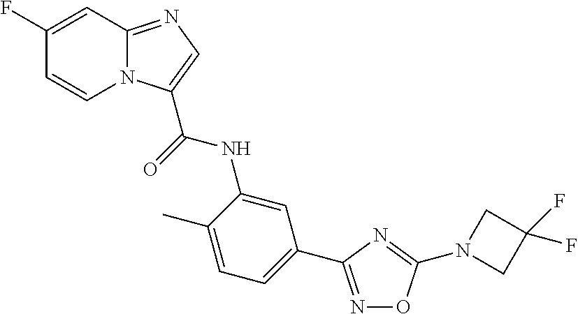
C1(F)=CC2=NC=C(C(=O)NC3=CC(C4=NOC(N5CC(F)(F)C5)=N4)=CC=C3C)N2C=C1
